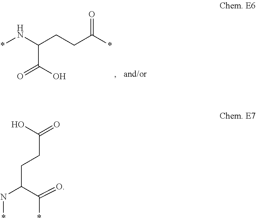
*NC(CCC(*)=O)C(O)=O.C(CCC(N*)C(=O)*)(=O)O
